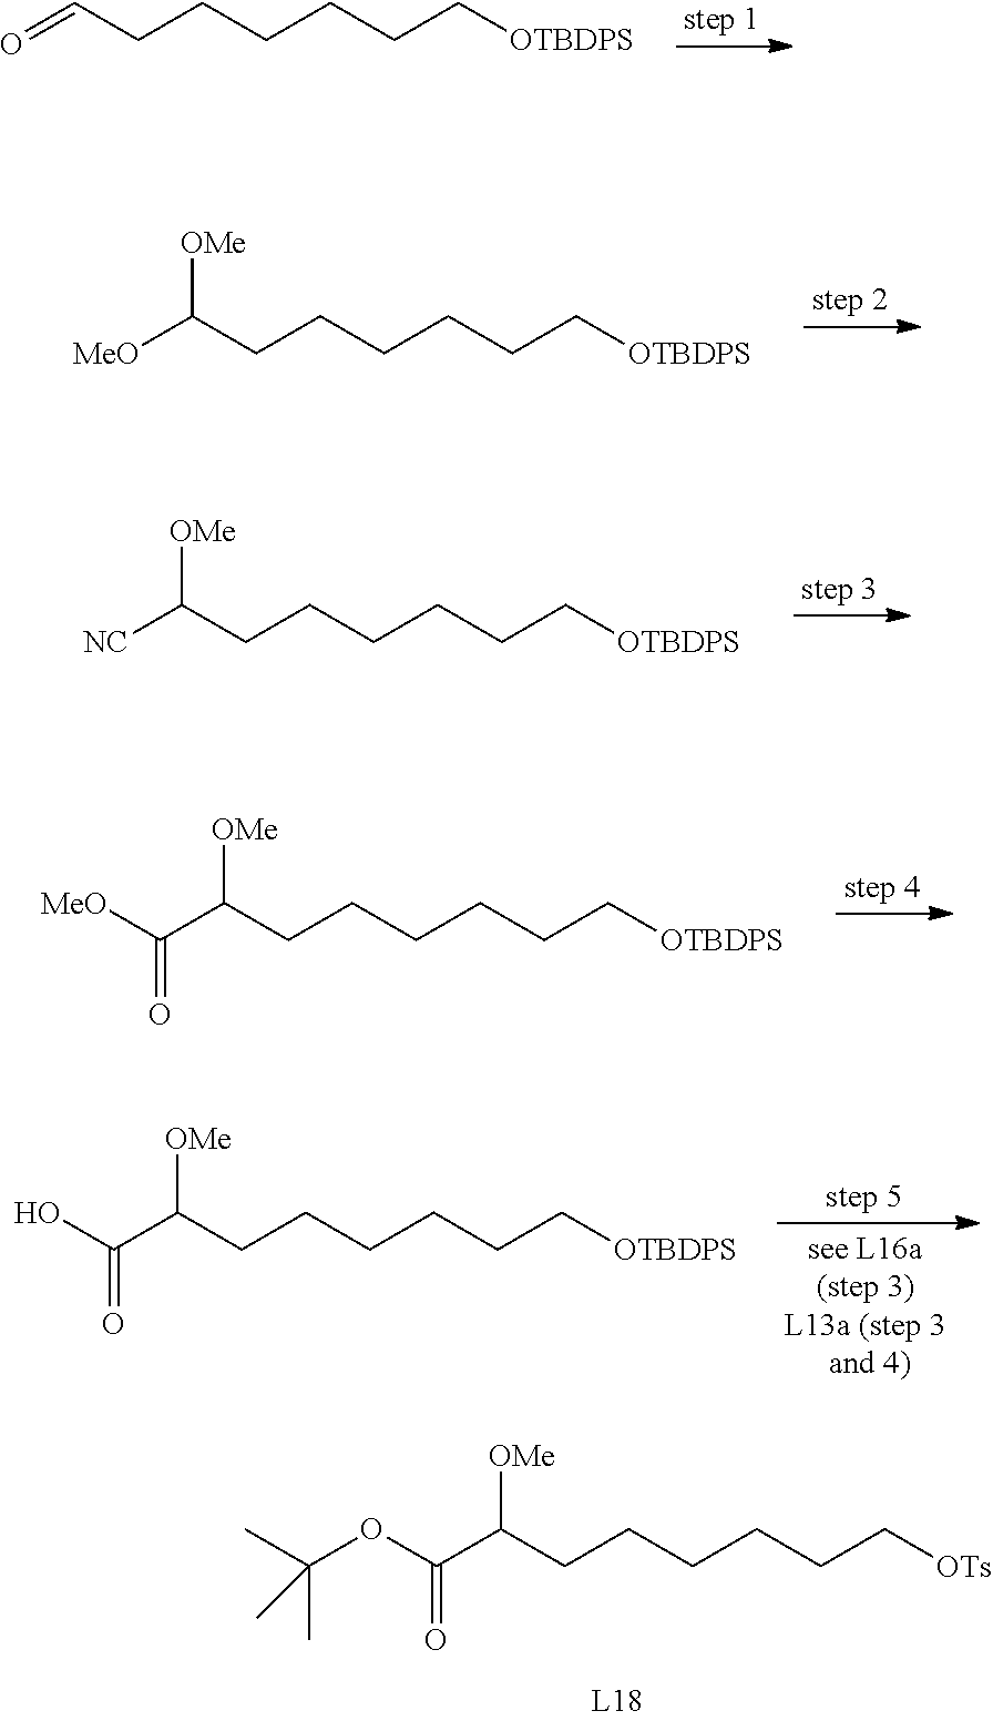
C(CCCCC[OTBDPS])C=O.C(CCCC[OTBDPS])CC([MeO])[OMe].C(CCCC[OTBDPS])CC([NC])[OMe].C(CCCC[OTBDPS])CC(C(=O)[MeO])[OMe].C(CCCC[OTBDPS])CC(C(=O)O)[OMe].C(CCCC[OTs])CC(C(=O)OC(C)(C)C)[OMe]
